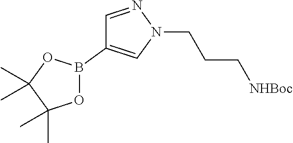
C1=NN(CCC[NHBoc])C=C1B1OC(C)(C)C(C)(C)O1
